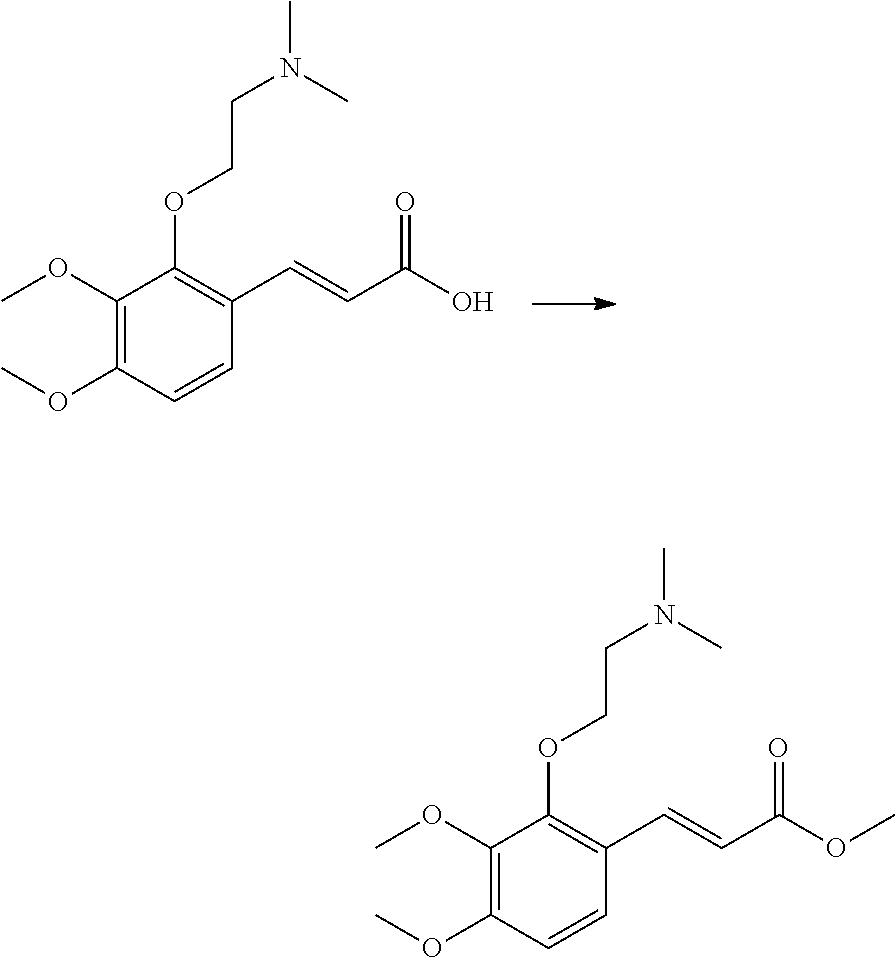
C1(OC)=C(OC)C=CC(C=CC(O)=O)=C1OCCN(C)C.C1(OC)=C(OC)C=CC(C=CC(OC)=O)=C1OCCN(C)C
